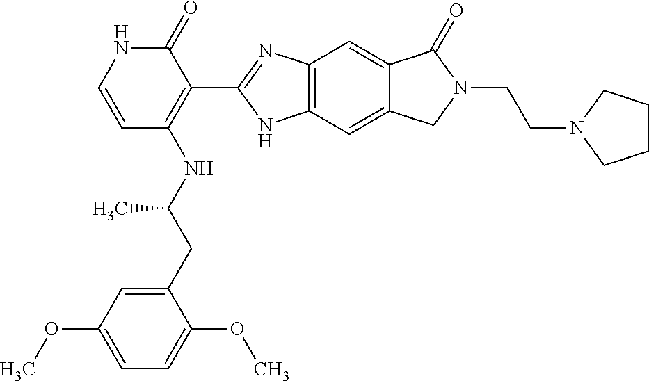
C12=C(C=C3C(=C1)C(=O)N(CCN1CCCC1)C3)NC(C1=C(NC(CC3=CC(OC)=CC=C3OC)C)C=CNC1=O)=N2
